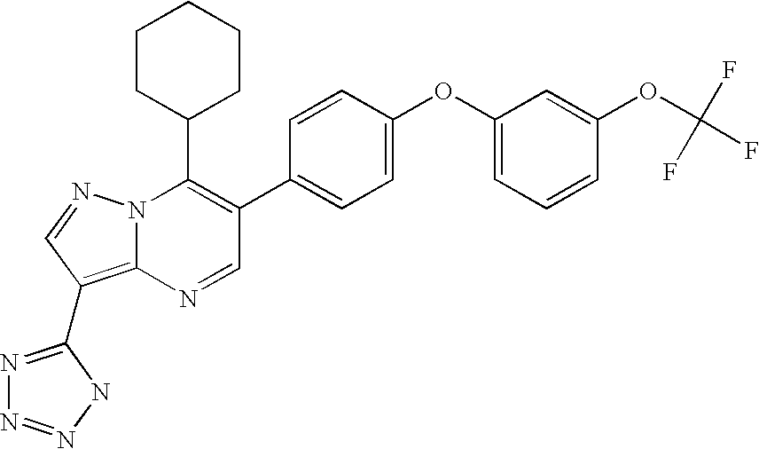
N1=CC(C2=CC=C(OC3=CC=CC(OC(F)(F)F)=C3)C=C2)=C(C2CCCCC2)N2C1=C(C1=NN=NN1)C=N2
